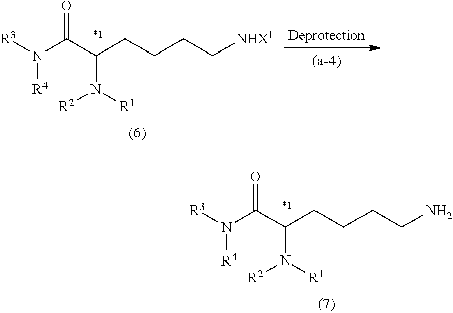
N(C(C(CCCC[NHX1])N([R1])[R2])=O)([R3])[R4].N(C(C(CCCCN)N([R1])[R2])=O)([R3])[R4]
